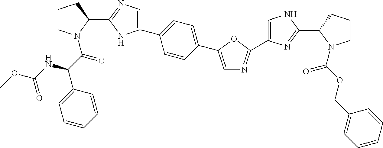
C(C(=O)N1CCCC1C1=NC=C(C2=CC=C(C3=CN=C(C4=CNC(C5N(C(=O)OCC6=CC=CC=C6)CCC5)=N4)O3)C=C2)N1)(C1=CC=CC=C1)NC(=O)OC
